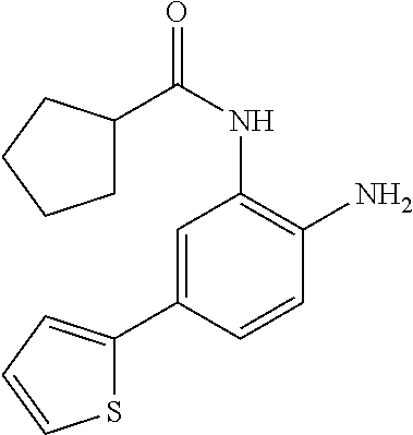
C1=C(C2=CC=CS2)C=CC(N)=C1NC(=O)C1CCCC1
